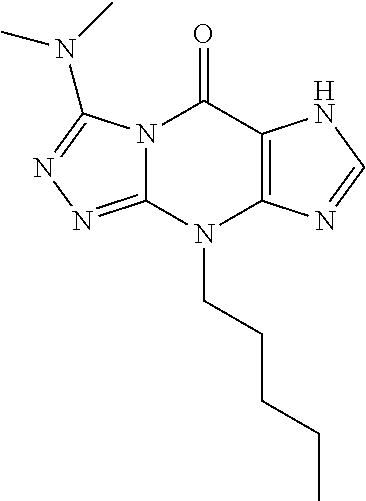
N12C(=NN=C1N(C)C)N(CCCCC)C1=C(C2=O)NC=N1
